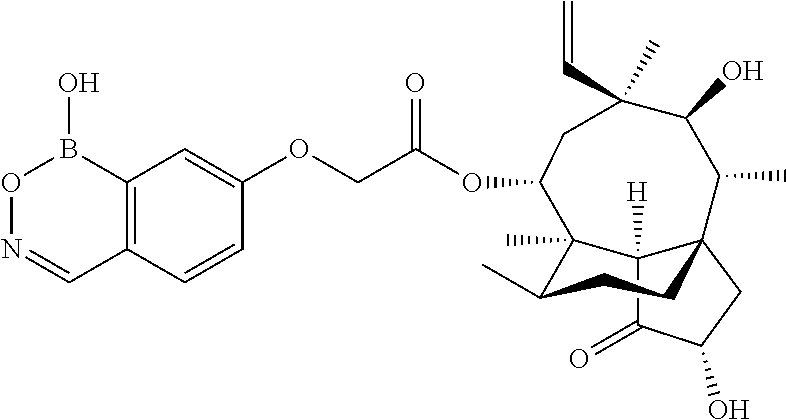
C1=CC2=C(C=C1OCC(OC1C3(C)C(C)CCC4(C3([H])C(=O)C(O)C4)C(C)C(O)C(C=C)(C)C1)=O)B(O)ON=C2
